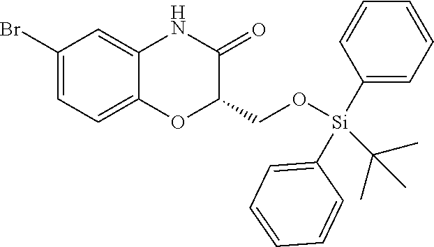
C1(Br)=CC=C2C(=C1)NC(=O)C(CO[Si](C1=CC=CC=C1)(C(C)(C)C)C1=CC=CC=C1)O2
